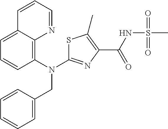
C1=C2C(=C(N(CC3=CC=CC=C3)C3=NC(C(=O)NS(C)(=O)=O)=C(C)S3)C=C1)N=CC=C2
